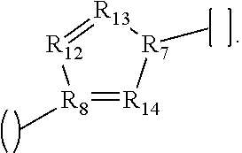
[R8]1(C)=[R14][R7](C)[R13]=[R12]1
